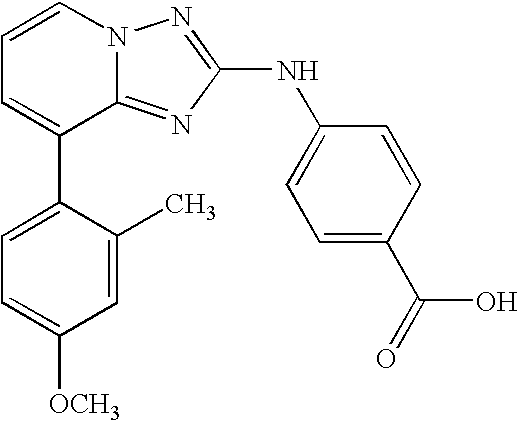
C1=CN2C(=NC(NC3=CC=C(C(=O)O)C=C3)=N2)C(C2=CC=C([OCH3])C=C2C)=C1
